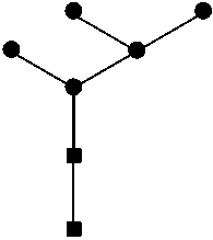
C(C)C(C)C(C)C
